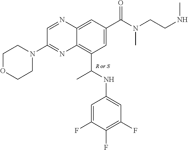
C12=CC(C(N(CCNC)C)=O)=CC(C(NC3=CC(F)=C(F)C(F)=C3)C)=C1N=C(N1CCOCC1)C=N2
